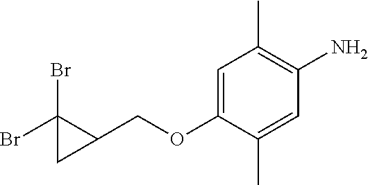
C1(COC2=CC(C)=C(N)C=C2C)C(Br)(Br)C1
